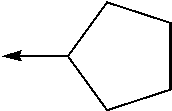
C1CCC(->C)C1
